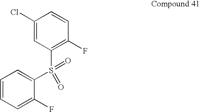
C1(Cl)=CC(S(=O)(C2=CC=CC=C2F)=O)=C(F)C=C1
